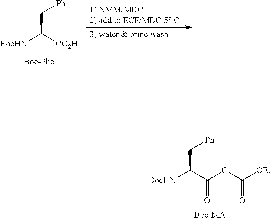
[BocHN]C(C(=O)OC(=O)[OEt])C[Ph].[Boc-MA].[BocHN]C([CO2H])C[Ph]
